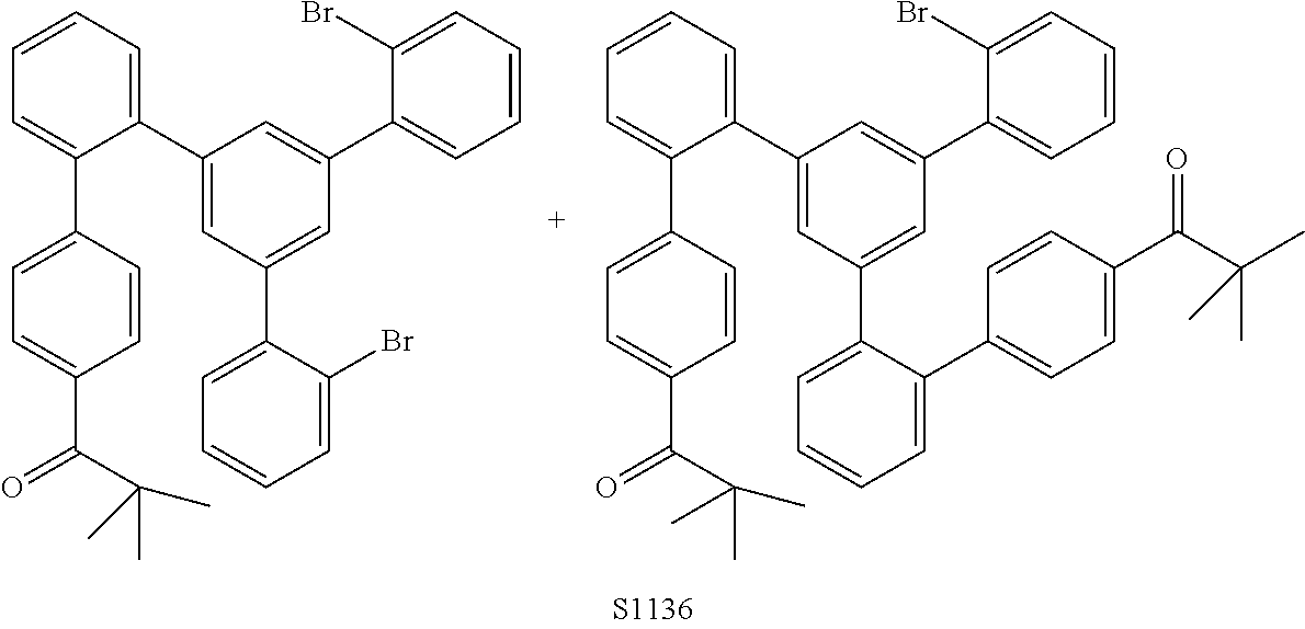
C1(C2=CC(C3=CC=CC=C3Br)=CC(C3=CC=CC=C3Br)=C2)=CC=CC=C1C1=CC=C(C(=O)C(C)(C)C)C=C1.C1(C2=CC(C3=CC=CC=C3C3=CC=C(C(C(C)(C)C)=O)C=C3)=CC(C3=CC=CC=C3Br)=C2)=CC=CC=C1C1=CC=C(C(=O)C(C)(C)C)C=C1
